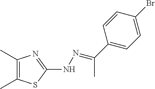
C1(C)=C(C)SC(NN=C(C2=CC=C(Br)C=C2)C)=N1
